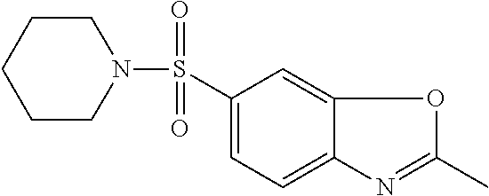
C1(S(N2CCCCC2)(=O)=O)=CC=C2C(=C1)OC(C)=N2
